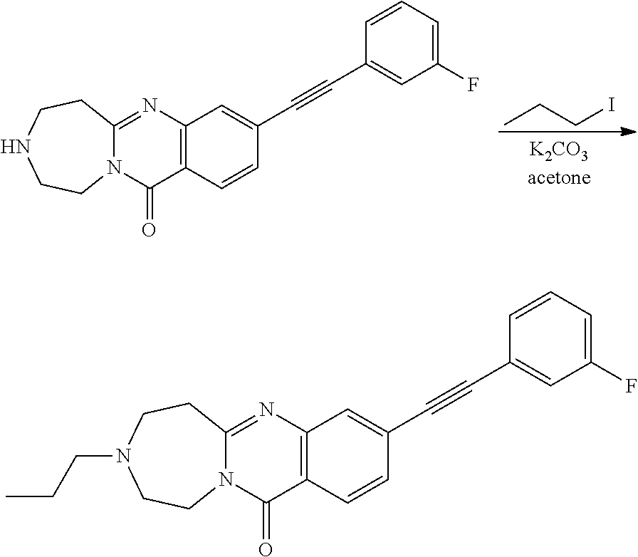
C(I)CC.C12=C(C=CC(C#CC3=CC(F)=CC=C3)=C1)C(=O)N1C(=N2)CCNCC1.C12=C(C=CC(C#CC3=CC(F)=CC=C3)=C1)C(=O)N1C(=N2)CCN(CCC)CC1
